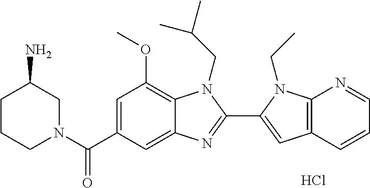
C1CCN(C(C2=CC(OC)=C3C(=C2)N=C(C2=CC4=C(N2CC)N=CC=C4)N3CC(C)C)=O)CC1N.Cl
